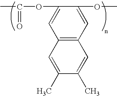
C1(OC(C)=O)=CC2=C(C=C1OC)C=C(C)C(C)=C2
